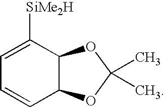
C12C(C([SiMe2H])=CC=C1)OC(C)(C)O2
